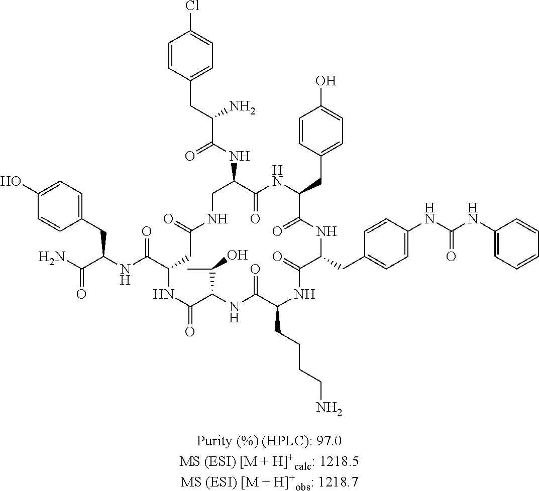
C1=CC(CC(C(NC2C(=O)NC(CC3=CC=C(O)C=C3)C(=O)NC(CC3=CC=C(NC(NC4=CC=CC=C4)=O)C=C3)C(=O)NC(CCCCN)C(=O)NC(C(C)O)C(=O)NC(C(=O)NC(CC3=CC=C(O)C=C3)C(=O)N)CC(=O)NC2)=O)N)=CC=C1Cl
